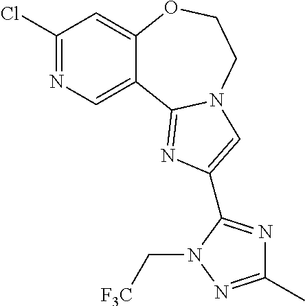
C1(Cl)=NC=C2C(=C1)OCCN1C2=NC(C2=NC(C)=NN2C[F3C])=C1
